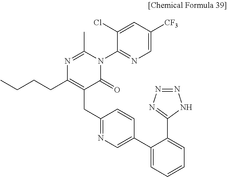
CCCCC1=C(CC2=NC=C(C3=CC=CC=C3C3=NN=NN3)C=C2)C(=O)N(C2=NC=C([CF3])C=C2Cl)C(C)=N1
